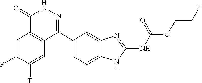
O(CCF)C(=O)NC1=NC2=CC(C3=NNC(=O)C4=C3C=C(F)C(F)=C4)=CC=C2N1
